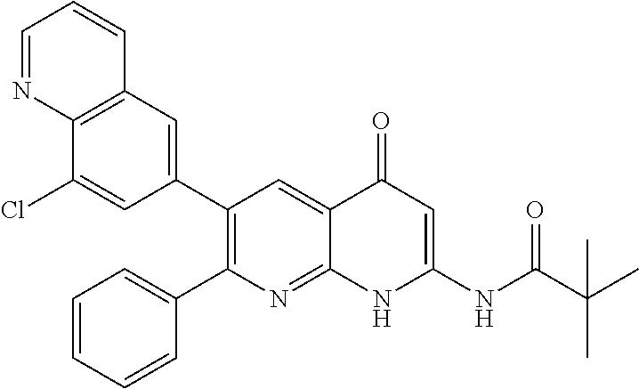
C12=C(C=C(C3=C(C4=CC=CC=C4)N=C4C(=C3)C(=O)C=C(NC(C(C)(C)C)=O)N4)C=C1Cl)C=CC=N2
